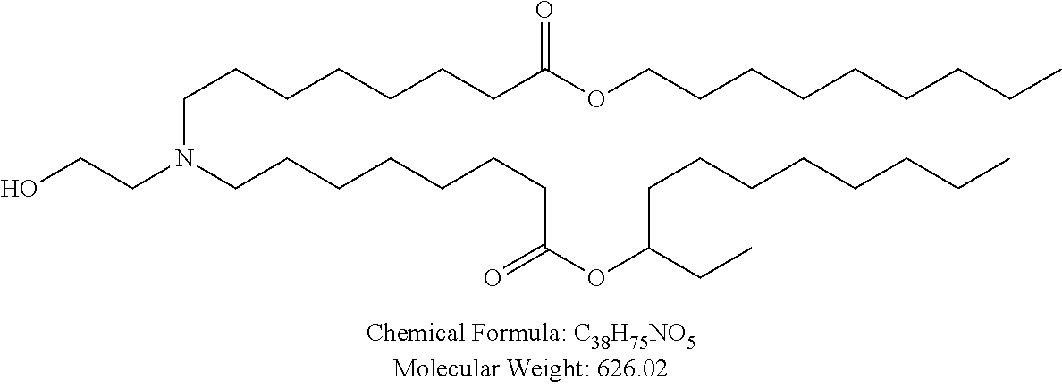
OCCN(CCCCCCCC(OC(CC)CCCCCCCC)=O)CCCCCCCC(OCCCCCCCCC)=O
